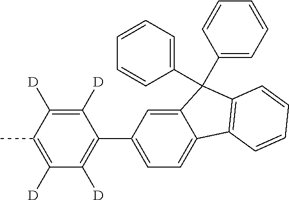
C12=CC(C3=C([D])C([D])=C(C)C([D])=C3[D])=CC=C1C1=C(C2(C2=CC=CC=C2)C2=CC=CC=C2)C=CC=C1
